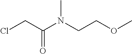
ClCC(N(CCOC)C)=O
